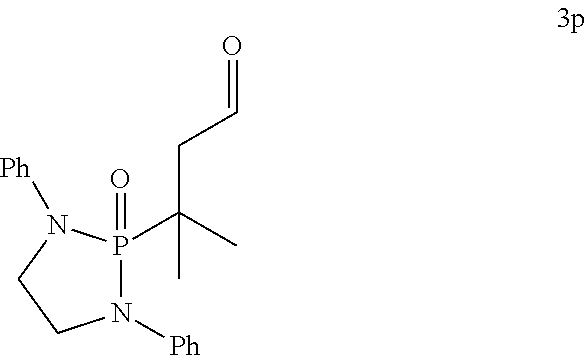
N1([Ph])P(=O)(C(C)(CC=O)C)N([Ph])CC1
